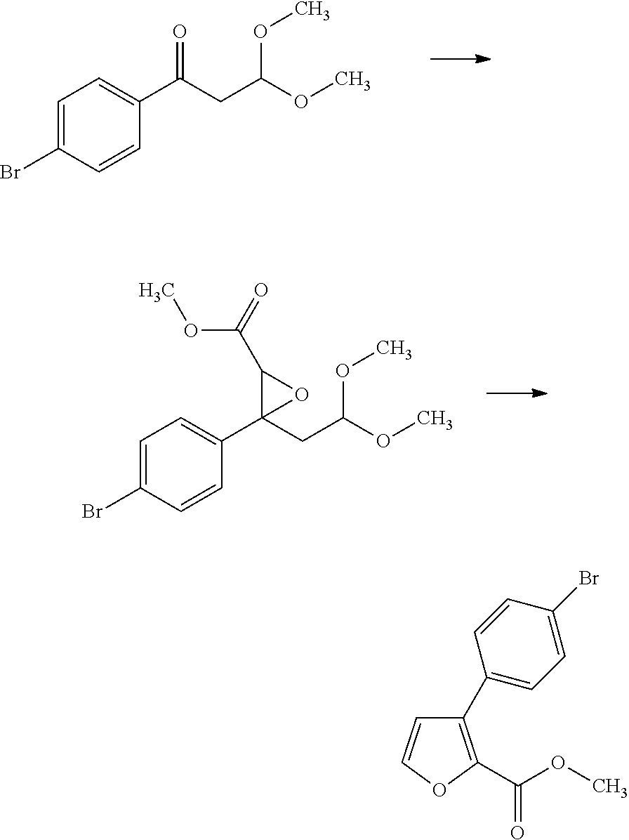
C1=C(Br)C=CC(C(CC(OC)OC)=O)=C1.C1=C(Br)C=CC(C2(CC(OC)OC)OC2C(OC)=O)=C1.C1=COC(C(OC)=O)=C1C1=CC=C(Br)C=C1
